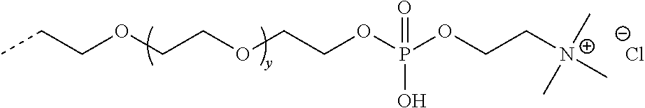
CCCOCCOCCOP(OCC[N+](C)(C)C)(O)=O.[Cl-]
